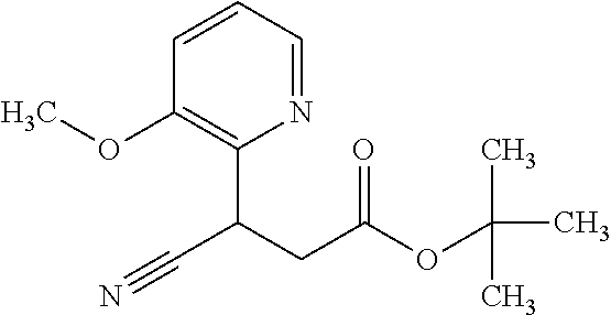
C1=CC=NC(C(CC(OC(C)(C)C)=O)C#N)=C1OC
